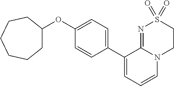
C1(OC2CCCCCC2)=CC=C(C2=CC=CN3C2=NS(=O)(=O)CC3)C=C1
